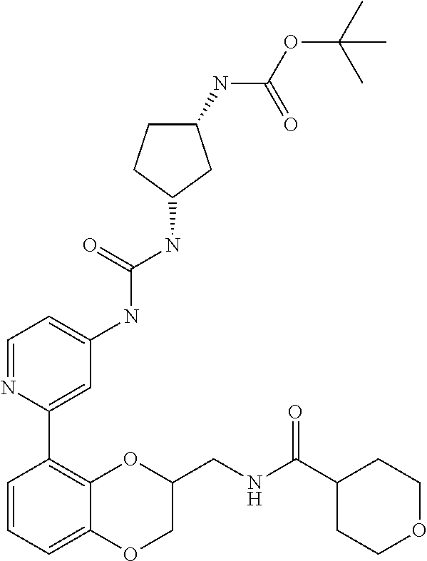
C1=NC(C2=C3C(=CC=C2)OCC(CNC(C2CCOCC2)=O)O3)=CC(NC(NC2CCC(NC(=O)OC(C)(C)C)C2)=O)=C1
